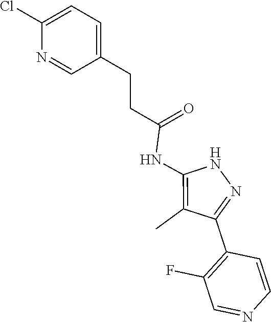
N1C(NC(CCC2=CC=C(Cl)N=C2)=O)=C(C)C(C2=C(F)C=NC=C2)=N1
